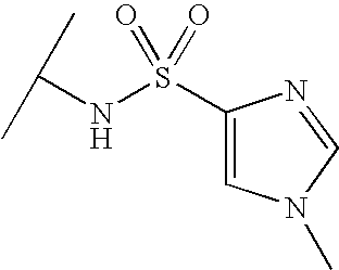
C(NS(=O)(=O)C1=CN(C)C=N1)(C)C
